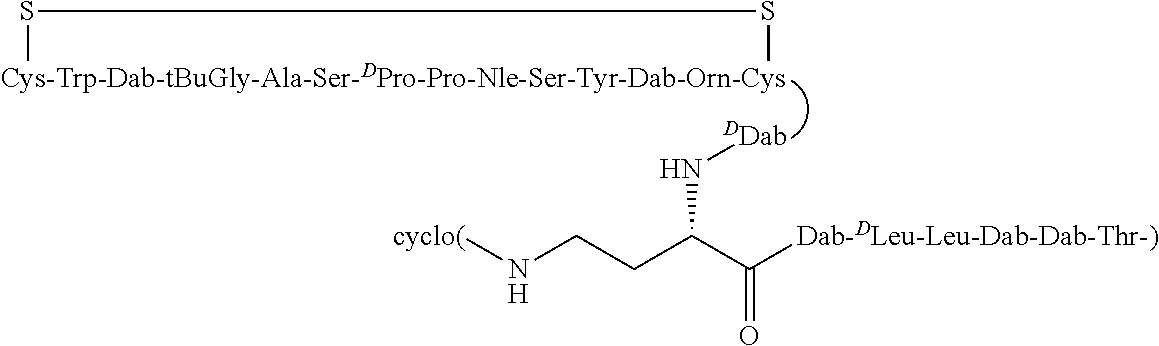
[Cys-Trp-Dab-tBuGly-Ala-Ser-DPro-Pro-Nle-Ser-Tyr-Dab-Orn-Cys]1SS1.[DDab]NC(CCN[cyclo(])C([Dab-DLeu-Leu-Dab-Dab-Thr-)])=O
